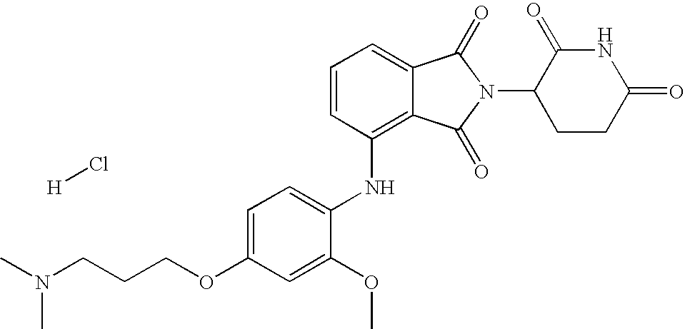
N(C1=C2C(=CC=C1)C(=O)N(C1CCC(=O)NC1=O)C2=O)C1=CC=C(OCCCN(C)C)C=C1OC.[H]Cl
